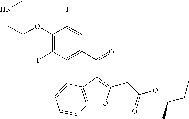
C1(OCCNC)=C(I)C=C(C(=O)C2=C(CC(OC(CC)C)=O)OC3=C2C=CC=C3)C=C1I
